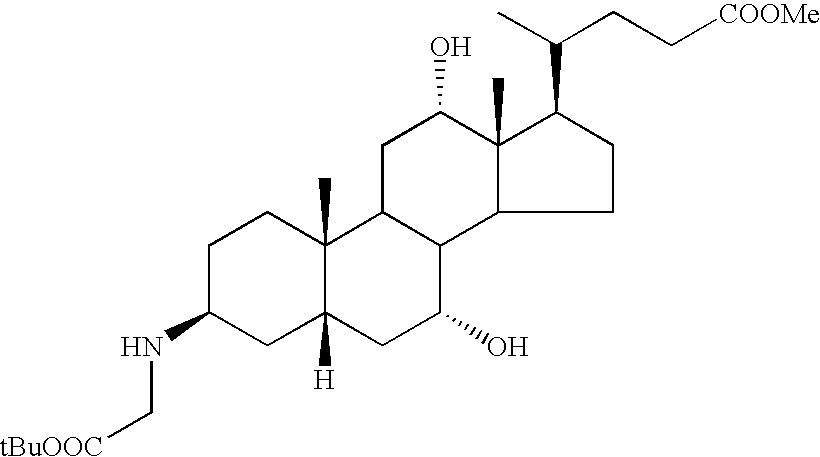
C1C(NC[tBuOOC])CC2([H])C(C)(C1)C1C(C(O)C2)C2CCC(C(C)CC[COOMe])C2(C)C(O)C1
